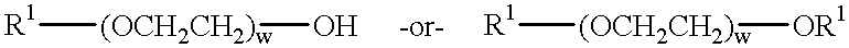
[R1][(OCH2CH2)w]O.[-or-].[R1][(OCH2CH2)w][OR1]
